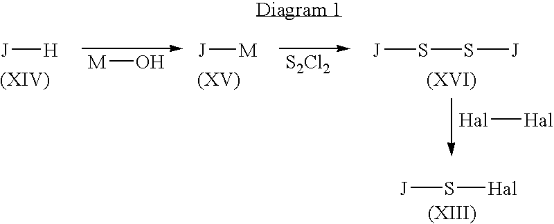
[J][H].[M]O.[J][M].[S2Cl2].[J]SS[J].[Hal][Hal].[J]S[Hal]
